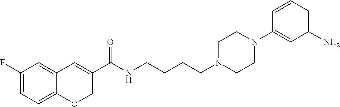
C1(F)=CC=C2C(=C1)C=C(C(NCCCCN1CCN(C3=CC(N)=CC=C3)CC1)=O)CO2
